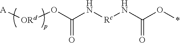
[ORd](OC(N[Rc]NC(O*)=O)=O)[A]
